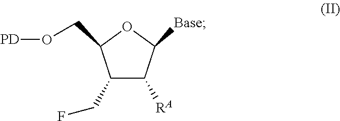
C1(CF)C([RA])C([Base])OC1CO[PD]
